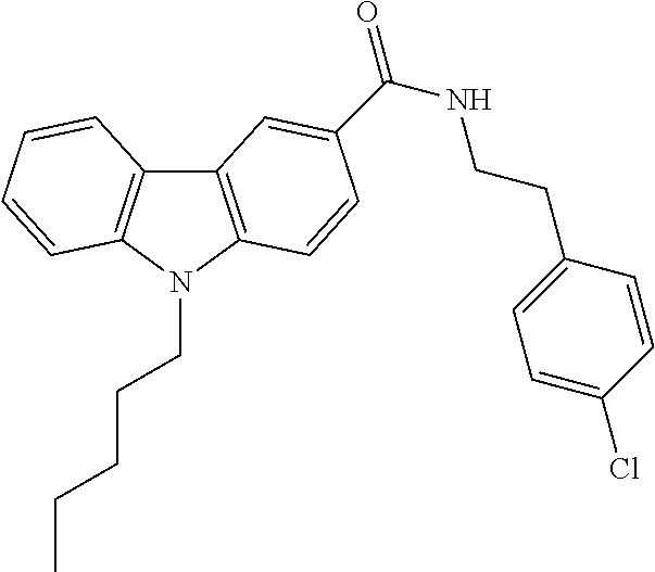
C12=C(N(CCCCC)C3=C1C=CC=C3)C=CC(C(NCCC1=CC=C(Cl)C=C1)=O)=C2
